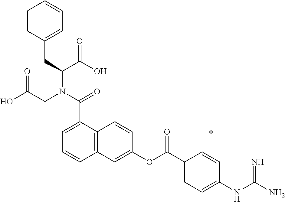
C12=C(C=C(OC(C3=CC=C(NC(N)=N)C=C3)=O)C=C1)C=CC=C2C(N(CC(O)=O)C(C(O)=O)CC1=CC=CC=C1)=O.*
